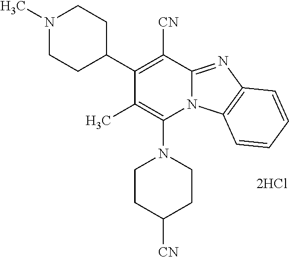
[2HCl].C1CC([CN])CCN1C1=C(C)C(C2CCN(C)CC2)=C([CN])C2=NC3=C(N12)C=CC=C3
